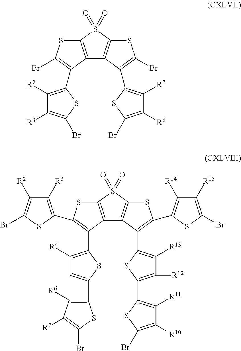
C12=C(S(=O)(=O)C3=C1C(C1=C([R7])C([R6])=C(Br)S1)=C(Br)S3)SC(Br)=C2C1=C([R2])C([R3])=C(Br)S1.C12=C(S(=O)(=O)C3=C1C(C1=C([R13])C([R12])=C(C4=C([R11])C([R10])=C(Br)S4)S1)=C(C1=C([R14])C([R15])=C(Br)S1)S3)SC(C1=C([R3])C([R2])=C(Br)S1)=C2C1=C([R4])C=C(C2=C([R6])C([R7])=C(Br)S2)S1
